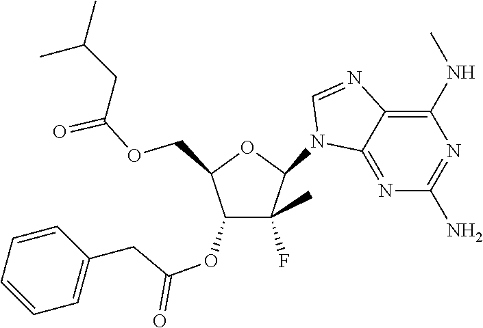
C1(N2C3=NC(N)=NC(NC)=C3N=C2)C(F)(C)C(OC(CC2=CC=CC=C2)=O)C(COC(CC(C)C)=O)O1
